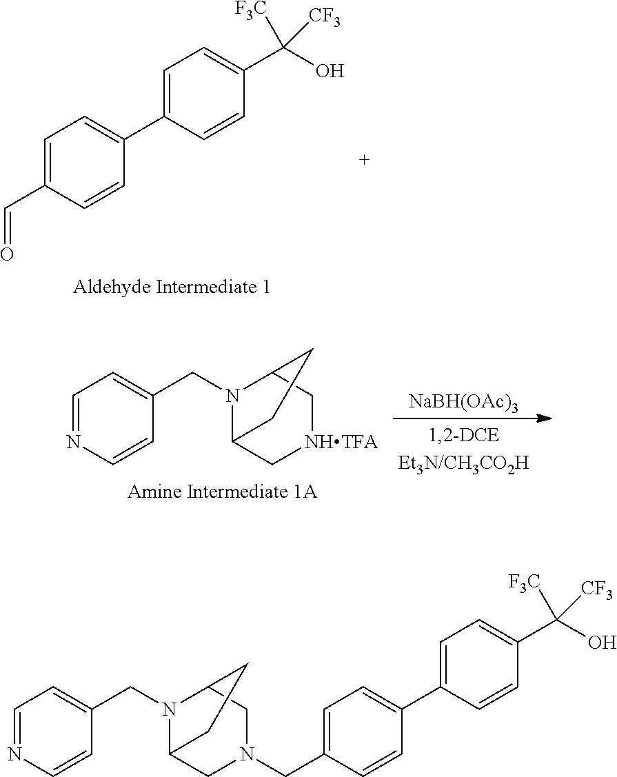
C1=C(C2=CC=C(C=O)C=C2)C=CC(C(O)([F3C])[CF3])=C1.C1=NC=CC(CN2C3C[NHTFA]CC2CC3)=C1.[NaBH(OAc)3].C1=C(C2=CC=C(CN3CC4N(CC5=CC=NC=C5)C(C3)CC4)C=C2)C=CC(C(O)([F3C])[CF3])=C1
